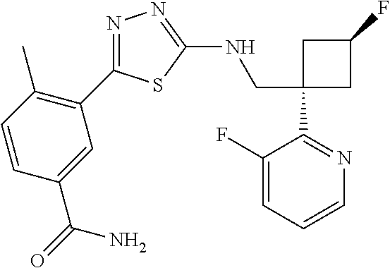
C1(CNC2=NN=C(C3=C(C)C=CC(C(=O)N)=C3)S2)(C2=NC=CC=C2F)CC(F)C1
